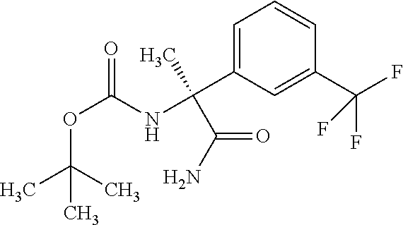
O(C(NC(C1=CC=CC(C(F)(F)F)=C1)(C)C(N)=O)=O)C(C)(C)C
